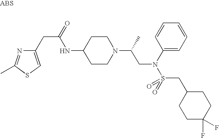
S1C=C(CC(=O)NC2CCN(C(C)CN(S(=O)(CC3CCC(F)(F)CC3)=O)C3=CC=CC=C3)CC2)N=C1C
